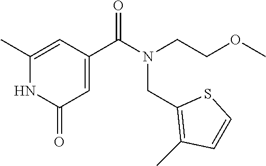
C1(C)=CC(C(N(CCOC)CC2=C(C)C=CS2)=O)=CC(=O)N1
